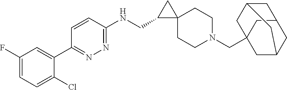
C12(CN3CCC4(CC3)CC4CNC3=NN=C(C4=CC(F)=CC=C4Cl)C=C3)CC3CC(C1)CC(C2)C3
